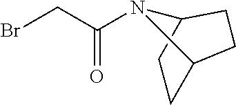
BrCC(=O)N1C2CCC1CC2
